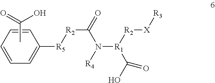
C1=CC=C([R5][R2]C(=O)N([R4])[R1](C(O)=O)[R2][X][R3])C=C1.C(C)(=O)O
